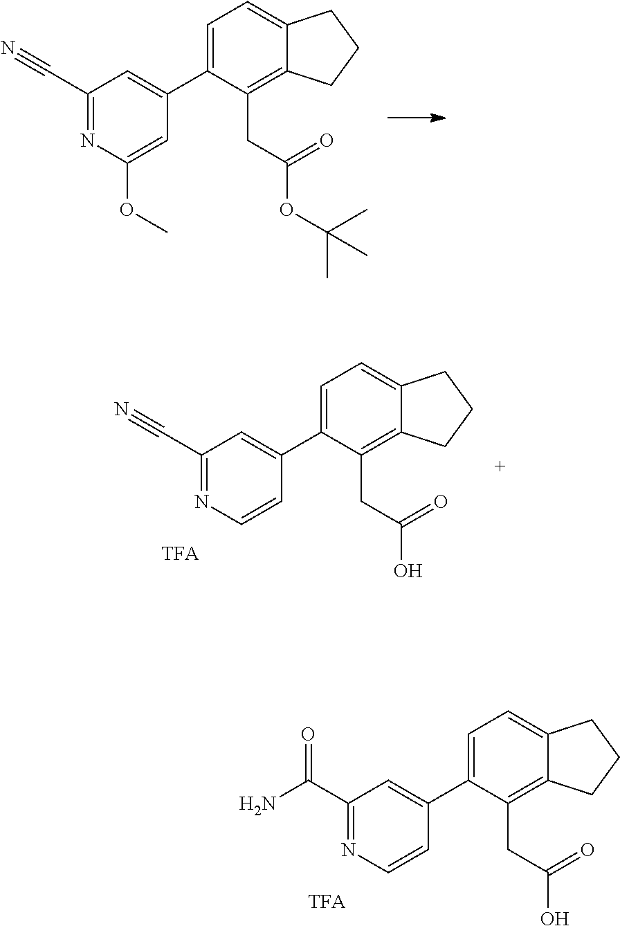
C1=C(C2=CC(C#N)=NC(OC)=C2)C(CC(OC(C)(C)C)=O)=C2C(=C1)CCC2.C1=C(C2=CC(C#N)=NC=C2)C(CC(O)=O)=C2C(=C1)CCC2.C1=C(C2=CC(C(N)=O)=NC=C2)C(CC(O)=O)=C2C(=C1)CCC2
